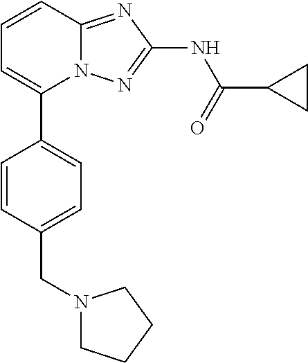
C1=CC2=NC(NC(=O)C3CC3)=NN2C(C2=CC=C(CN3CCCC3)C=C2)=C1
